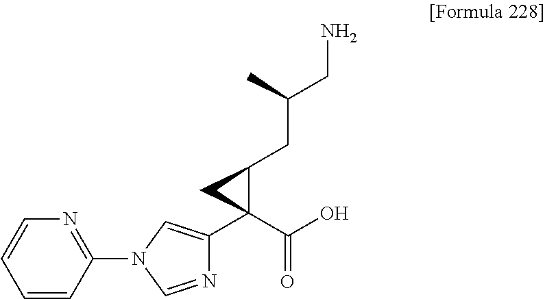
C1=CC=CC(N2C=C(C3(C(=O)O)C(CC(CN)C)C3)N=C2)=N1
